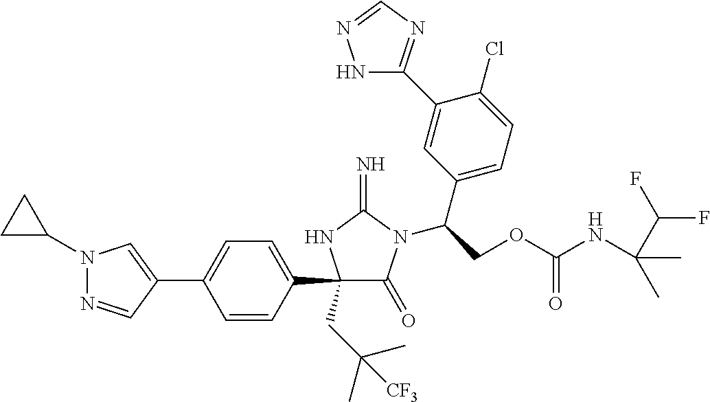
N1(C2CC2)N=CC(C2=CC=C(C3(CC(C)(C)[CF3])C(=O)N(C(COC(NC(C(F)F)(C)C)=O)C4=CC=C(Cl)C(C5=NC=NN5)=C4)C(=N)N3)C=C2)=C1
